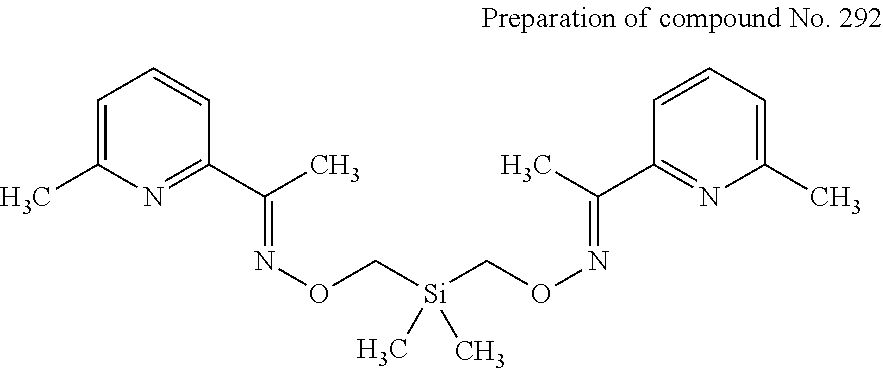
C1=C(C)N=C(C(=NOC[Si](CON=C(C)C2=NC(C)=CC=C2)(C)C)C)C=C1
